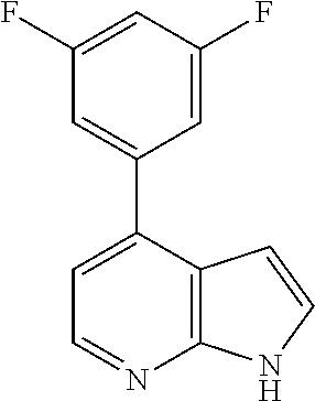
C12=C(C(C3=CC(F)=CC(F)=C3)=CC=N1)C=CN2
